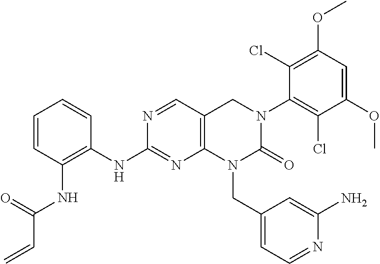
N1=CC2=C(N=C1NC1=C(NC(=O)C=C)C=CC=C1)N(CC1=CC=NC(N)=C1)C(=O)N(C1=C(Cl)C(OC)=CC(OC)=C1Cl)C2
